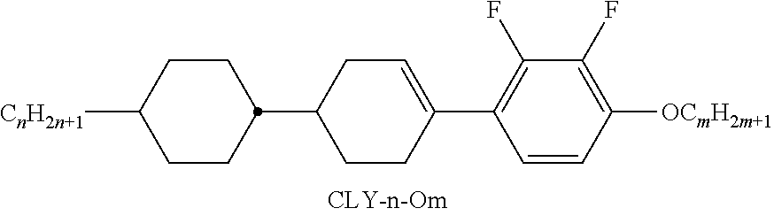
[CnH2n+1]C1CCC(C2CCC(C3=C(F)C(F)=C([OCmH2m+1])C=C3)=CC2)CC1
